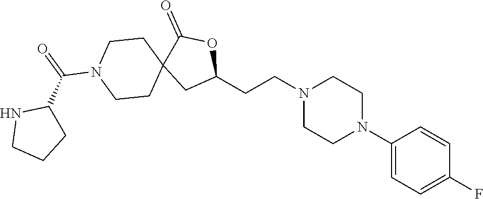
C1(N2CCN(CCC3OC(=O)C4(C3)CCN(C(C3NCCC3)=O)CC4)CC2)=CC=C(F)C=C1
